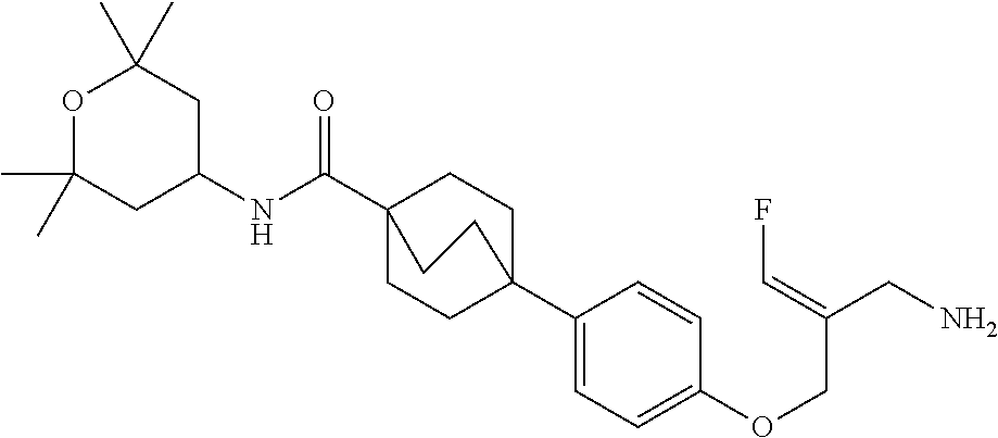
N(C(C12CCC(C3=CC=C(OCC(CN)=CF)C=C3)(CC1)CC2)=O)C1CC(C)(C)OC(C)(C)C1
